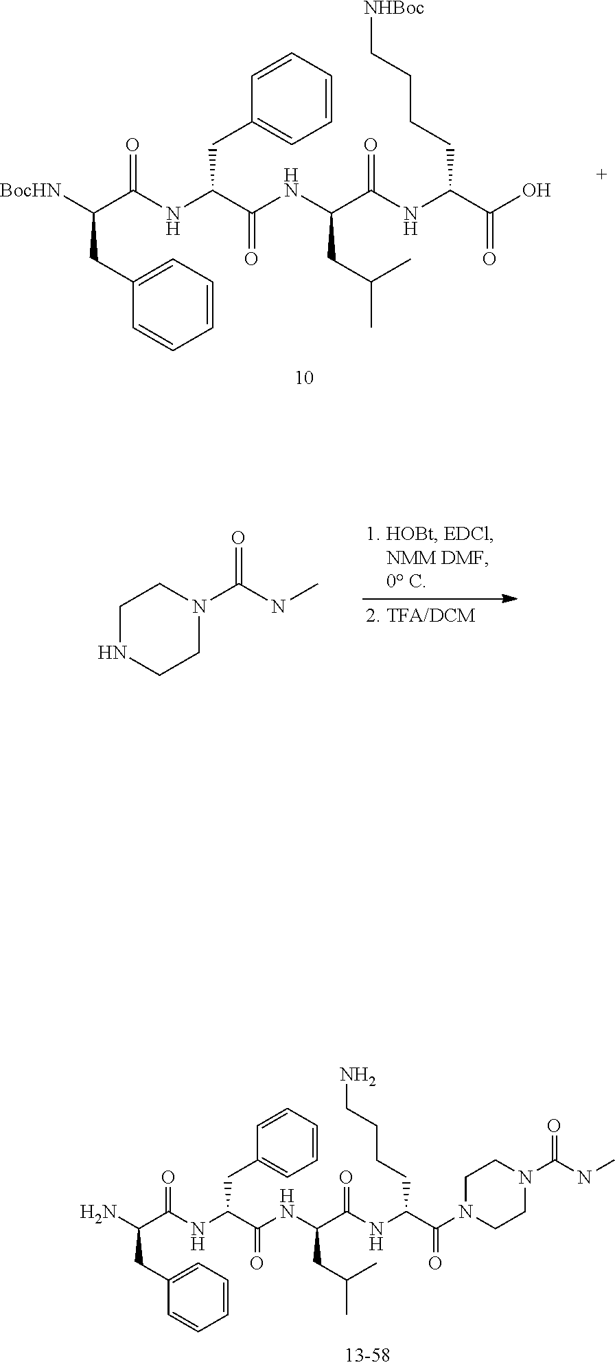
C1=CC=C(CC([BocHN])C(NC(CC2=CC=CC=C2)C(NC(C(NC(C(O)=O)CCCC[NHBoc])=O)CC(C)C)=O)=O)C=C1.C1NCCN(C(NC)=O)C1.C1=CC=C(CC(N)C(NC(CC2=CC=CC=C2)C(NC(C(NC(C(N2CCN(C(NC)=O)CC2)=O)CCCCN)=O)CC(C)C)=O)=O)C=C1
